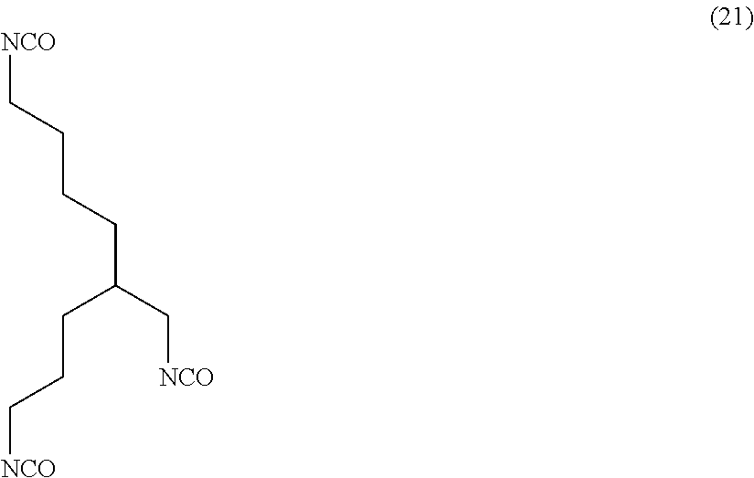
[NCO]CCCCC(C[NCO])CCC[NCO]
